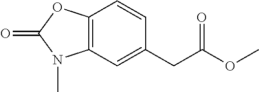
C12=C(C=CC(CC(OC)=O)=C1)OC(=O)N2C
